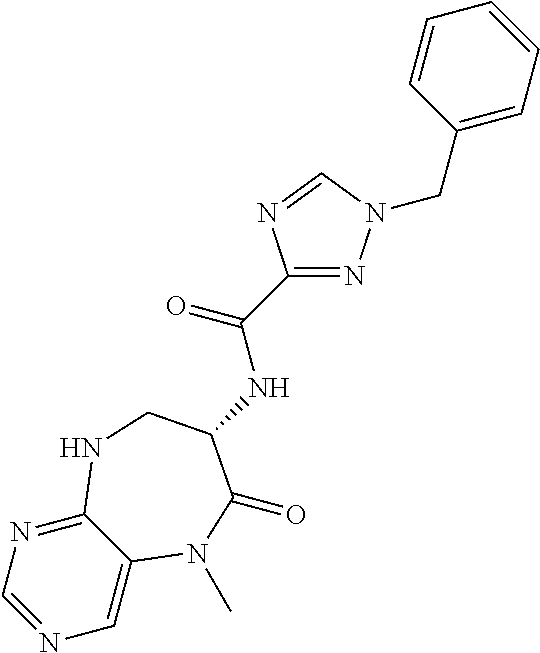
C1=C2C(=NC=N1)NCC(NC(C1=NN(CC3=CC=CC=C3)C=N1)=O)C(=O)N2C
